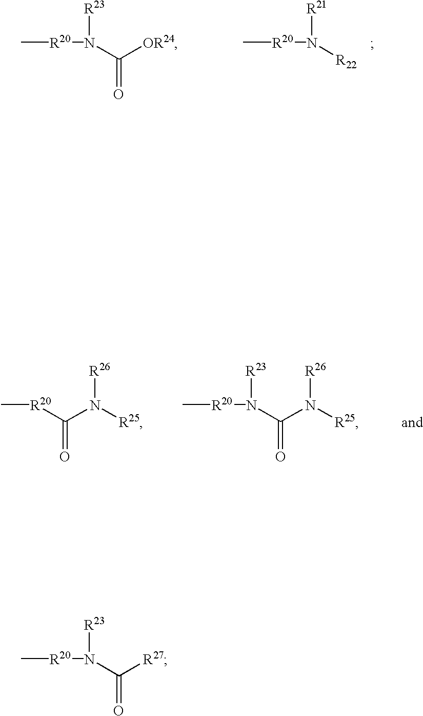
C[R20]N(C([OR24])=O)[R23].C[R20]N([R22])[R21].C[R20]C(N([R26])[R25])=O.C[R20]N(C(N([R26])[R25])=O)[R23].C[R20]N(C([R27])=O)[R23]
